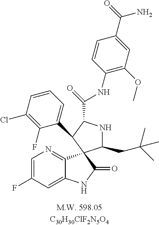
C1(CC(C)(C)C)NC(C(NC2=C(OC)C=C(C(=O)N)C=C2)=O)C(C2=CC=CC(Cl)=C2F)C12C1=NC=C(F)C=C1NC2=O
